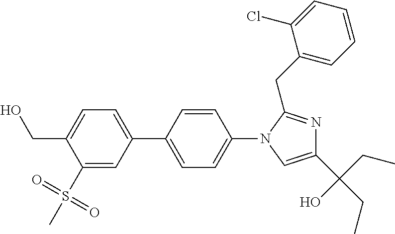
C1(S(=O)(=O)C)=CC(C2=CC=C(N3C=C(C(CC)(O)CC)N=C3CC3=CC=CC=C3Cl)C=C2)=CC=C1CO
